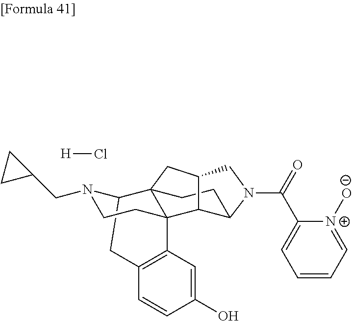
C12CC3=C(C4(CCN1CC1CC1)C21CCC2C4C(CN2C(C2=CC=CC=[N+]2[O-])=O)C1)C=C(O)C=C3.[H]Cl
